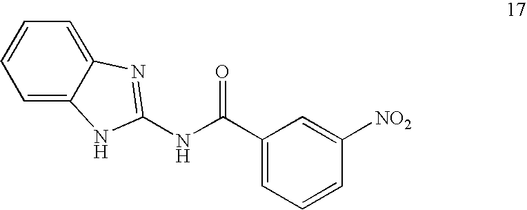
C1=C2C(=CC=C1)N=C(NC(C1=CC=CC([NO2])=C1)=O)N2
